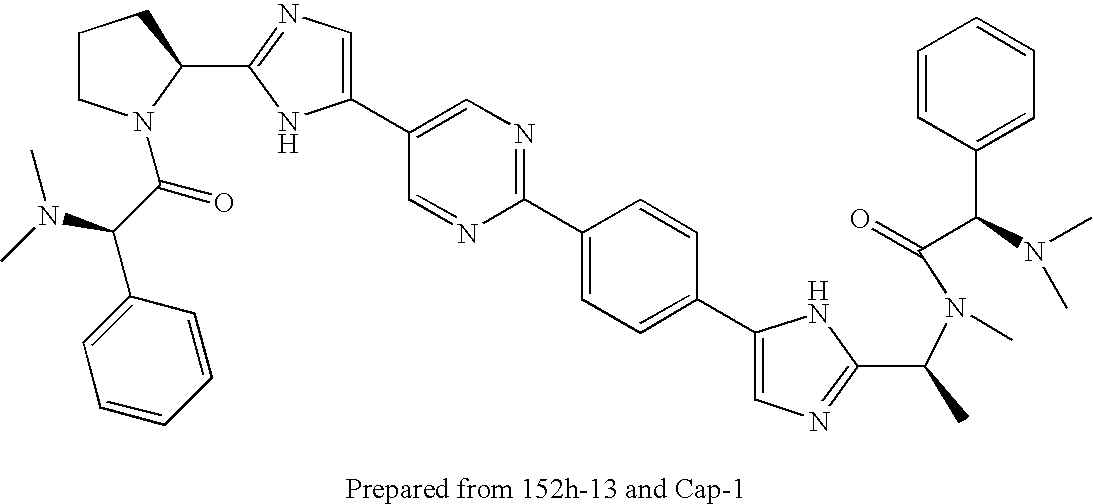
C1(C2=CN=C(C3=CC=C(C4=CN=C(C(C)N(C(=O)C(N(C)C)C5=CC=CC=C5)C)N4)C=C3)N=C2)=CN=C(C2N(C(C(C3=CC=CC=C3)N(C)C)=O)CCC2)N1
